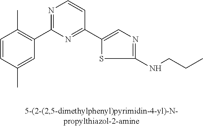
C1=CC(C)=CC(C2=NC=CC(C3=CN=C(NCCC)S3)=N2)=C1C
